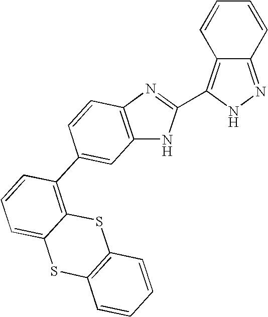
C1=CC2=C(C3=NC4=C(N3)C=C(C3=C5C(=CC=C3)SC3=C(S5)C=CC=C3)C=C4)NN=C2C=C1
